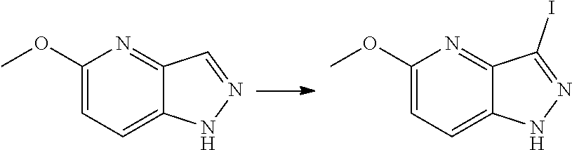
C1(OC)=CC=C2C(=N1)C=NN2.C1(OC)=CC=C2C(=N1)C(I)=NN2
